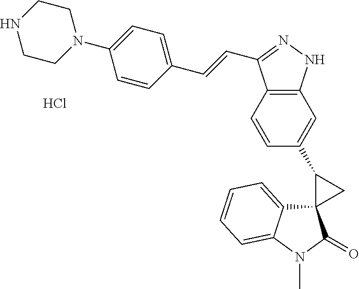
C12(C3=CC=CC=C3N(C)C1=O)CC2C1=CC2=C(C=C1)C(C=CC1=CC=C(N3CCNCC3)C=C1)=NN2.Cl
